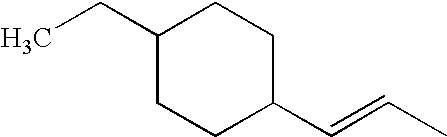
C1(C=CC)CCC(CC)CC1
